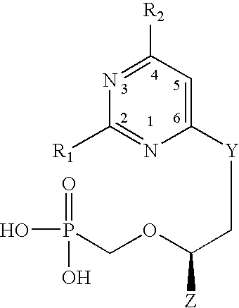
N1=C([R2])C=C([Y]CC(OCP(=O)(O)O)[Z])N=C1[R1]
